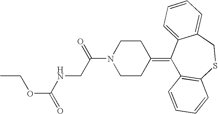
CCOC(=O)NCC(N1CCC(=C2C3=C(SCC4=CC=CC=C24)C=CC=C3)CC1)=O
